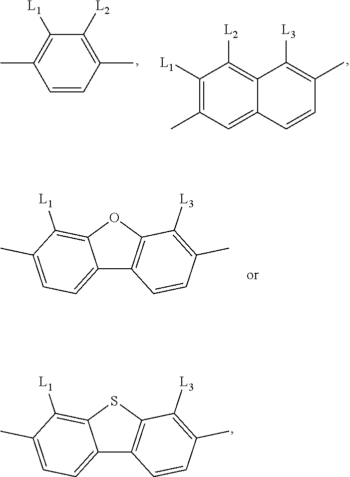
C1([L1])=C(C)C=CC(C)=C1[L2].C1([L1])=C(C)C=C2C(=C1[L2])C([L3])=C(C)C=C2.C12=CC=C(C)C([L1])=C1OC1=C2C=CC(C)=C1[L3].C12=CC=C(C)C([L1])=C1SC1=C2C=CC(C)=C1[L3]
